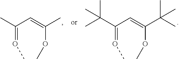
O(=C(C)C=C(C)OC)C.O(=C(C(C)(C)C)C=C(C(C)(C)C)OC)C
